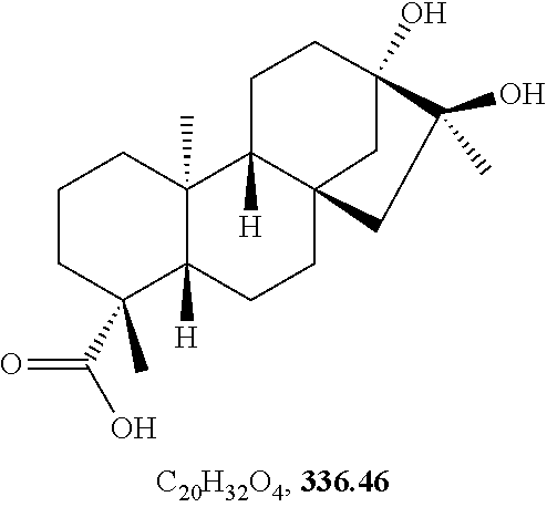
C1CC(C)(C(O)=O)C2([H])C(C)(C1)C1([H])CCC3(O)C(O)(C)CC1(CC2)C3
